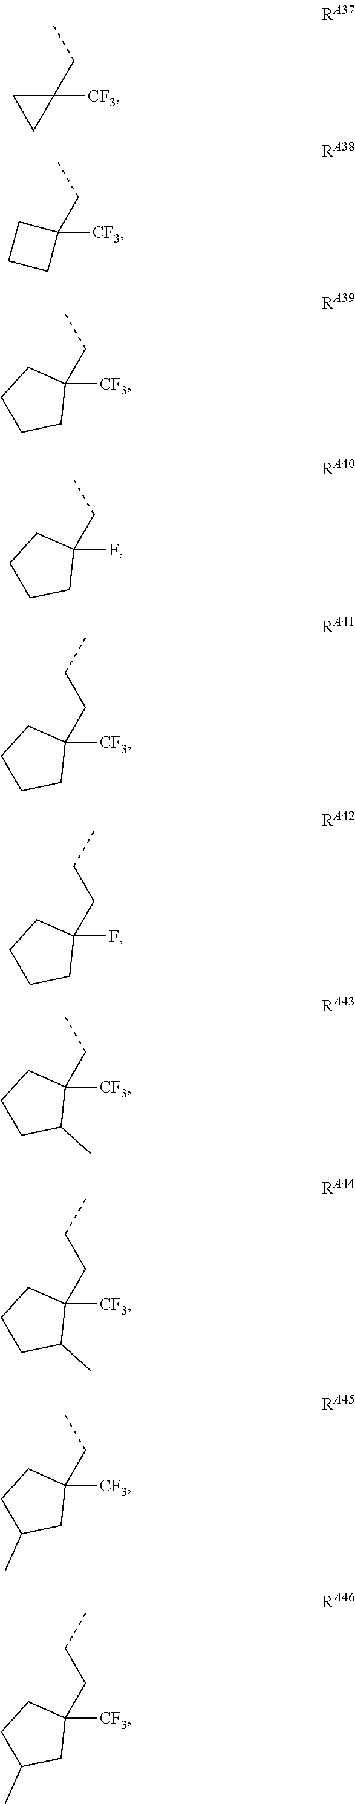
C1([CF3])(CC)CC1.C1([CF3])(CC)CCC1.C1([CF3])(CC)CCCC1.C1(F)(CC)CCCC1.C1([CF3])(CCC)CCCC1.C1(F)(CCC)CCCC1.C1([CF3])(CC)CCCC1C.C1([CF3])(CCC)CCCC1C.C1([CF3])(CC)CCC(C)C1.C1([CF3])(CCC)CCC(C)C1
